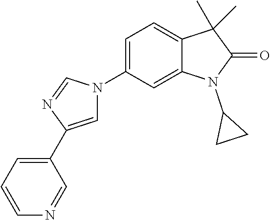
C1=C(C2=CC=CN=C2)N=CN1C1=CC=C2C(=C1)N(C1CC1)C(=O)C2(C)C
